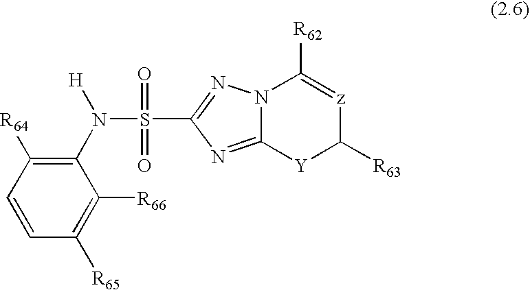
C12=NC(S(=O)(=O)N(C3=C([R64])C=CC([R65])=C3[R66])[H])=NN1C([R62])=[z]C([R63])[Y]2
